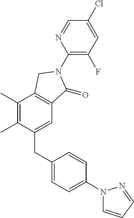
C1(CC2=CC=C(N3C=CC=N3)C=C2)=CC2=C(C(C)=C1C)CN(C1=C(F)C=C(Cl)C=N1)C2=O
